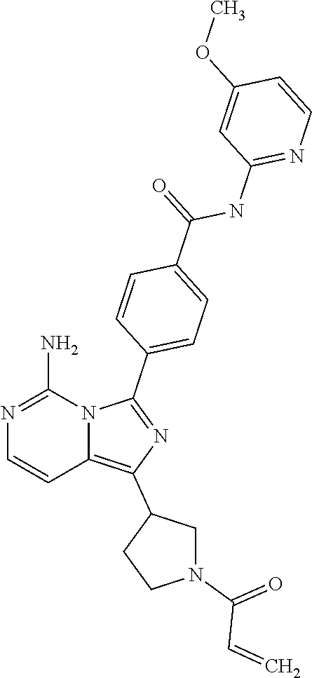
N1=C(N)N2C(=C(C3CN(C(=O)C=C)CC3)N=C2C2=CC=C(C(NC3=NC=CC(OC)=C3)=O)C=C2)C=C1
